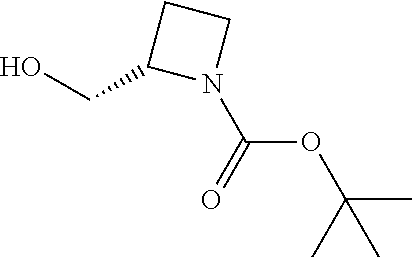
N1(C(=O)OC(C)(C)C)CCC1CO
